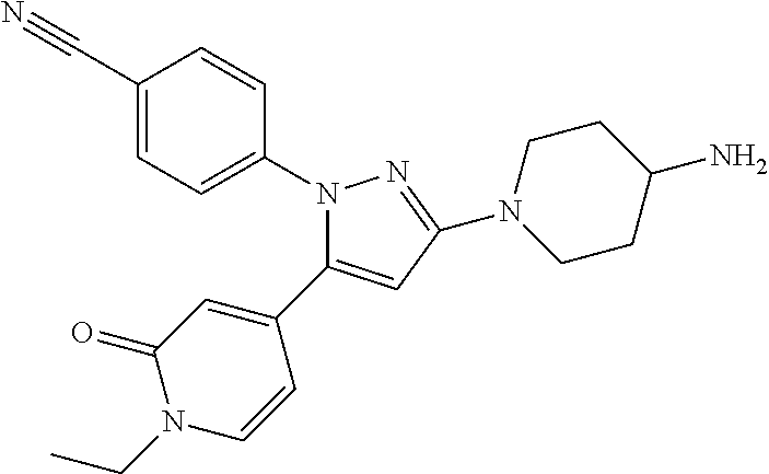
N1(C2=CC=C(C#N)C=C2)C(C2=CC(=O)N(CC)C=C2)=CC(N2CCC(N)CC2)=N1
